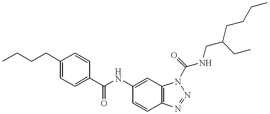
C1(NC(C2=CC=C(CCCC)C=C2)=O)=CC2=C(C=C1)N=NN2C(NCC(CCCC)CC)=O
